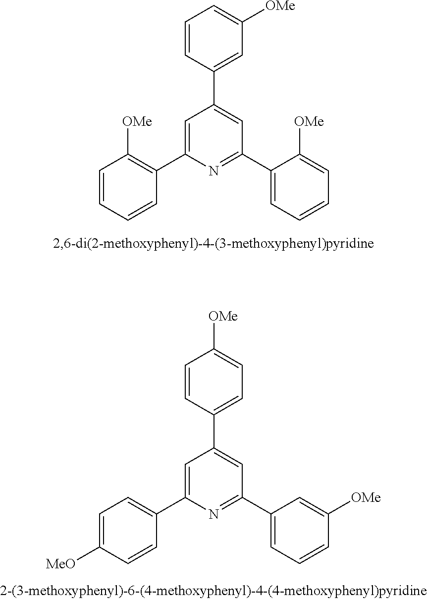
C1=CC=CC(C2=CC(C3=CC([OMe])=CC=C3)=CC(C3=CC=CC=C3[OMe])=N2)=C1[OMe].C1=C([MeO])C=CC(C2=CC(C3=CC=C([OMe])C=C3)=CC(C3=CC=CC([OMe])=C3)=N2)=C1
